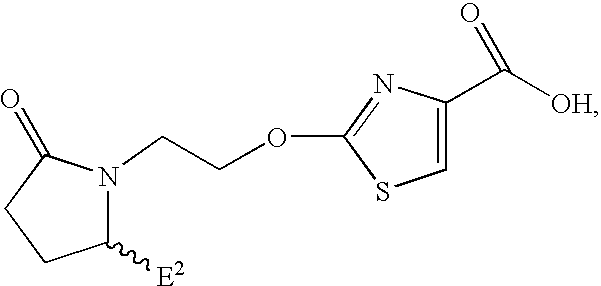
C1([E2])N(CCOC2=NC(C([OH])=O)=CS2)C(=O)CC1
